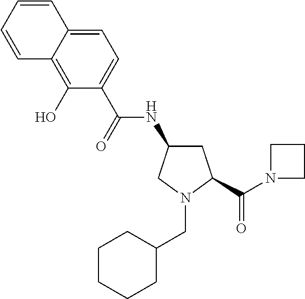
C(N1CC(NC(=O)C2=CC=C3C(=C2O)C=CC=C3)CC1C(=O)N1CCC1)C1CCCCC1
